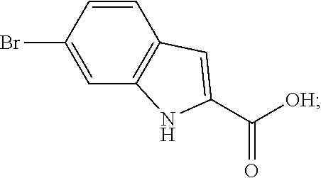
C1=CC2=C(NC(C(=O)[OH])=C2)C=C1Br
